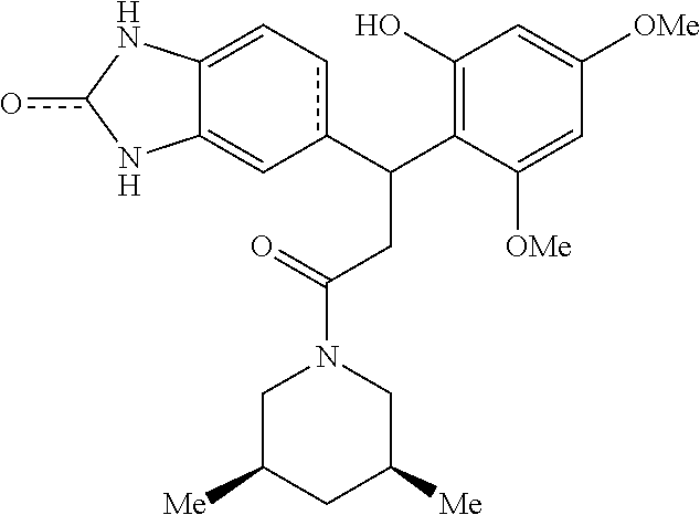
c1(C(C2=C(O)C=C([OMe])C=C2[OMe])CC(N2CC([Me])CC([Me])C2)=O)cC=C2C(=C1)Nc(o)N2
